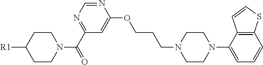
C1CN(C(C2=NC=NC(OCCCN3CCN(C4=CC=CC5=C4C=CS5)CC3)=C2)=O)CCC1[R1]
